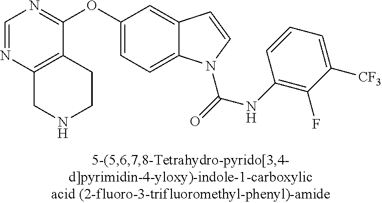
C1=NC2=C(C(OC3=CC=C4C(=C3)C=CN4C(=O)NC3=C(F)C([CF3])=CC=C3)=N1)CCNC2
